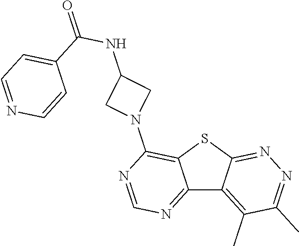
C12=NC=NC(N3CC(NC(C4=CC=NC=C4)=O)C3)=C1SC1=NN=C(C)C(C)=C21
